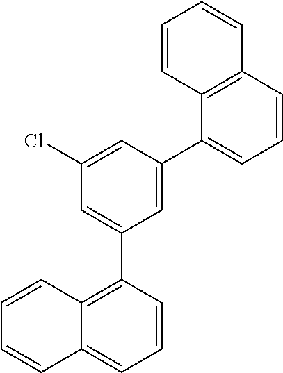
C1(Cl)=CC(C2=CC=CC3=C2C=CC=C3)=CC(C2=C3C(=CC=C2)C=CC=C3)=C1
